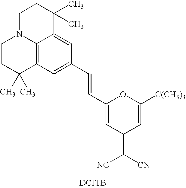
C12=C3C=C(C=CC4=CC(=C([CN])[NC])C=C([C(CH3)3])O4)C=C1C(C)(C)CCN2CCC3(C)C
